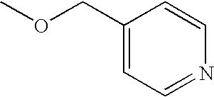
C1(COC)=CC=NC=C1
